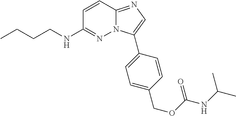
C1=CC2=NC=C(C3=CC=C(COC(NC(C)C)=O)C=C3)N2N=C1NCCCC
